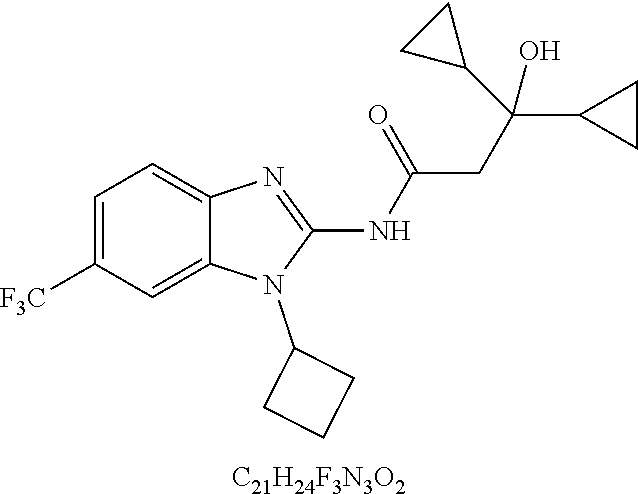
C1=C([F3C])C=C2C(=C1)N=C(NC(CC(C1CC1)(O)C1CC1)=O)N2C1CCC1.[C21H24F3N3O2]
